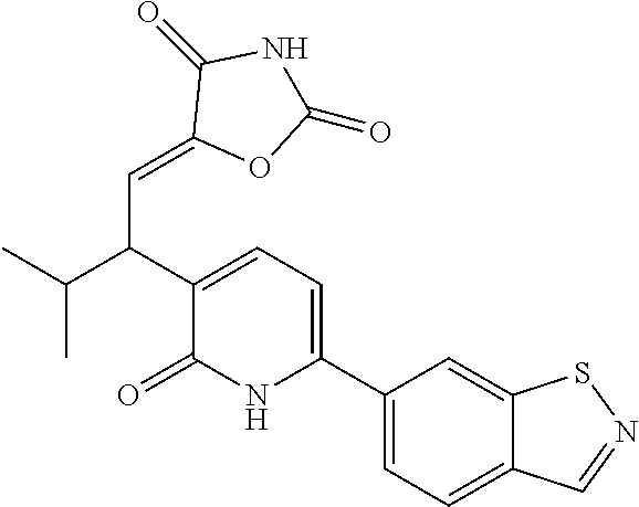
C1(C2=CC=C(C(C(C)C)C=C3OC(=O)NC3=O)C(=O)N2)=CC=C2C(=C1)SN=C2
